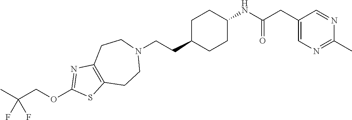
C1C(CCN2CCC3=C(CC2)SC(OCC(C)(F)F)=N3)CCC(NC(CC2=CN=C(C)N=C2)=O)C1
